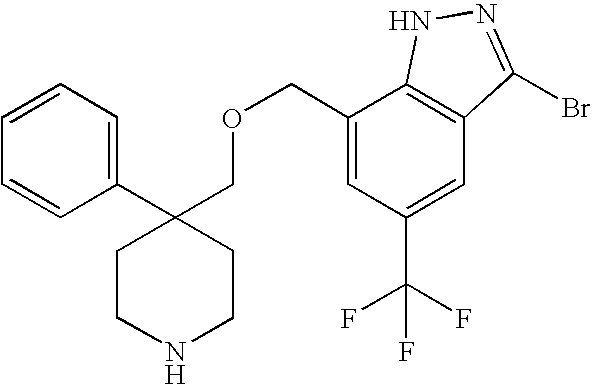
C1=CC=C(C2(COCC3=CC(C(F)(F)F)=CC4=C3NN=C4Br)CCNCC2)C=C1
